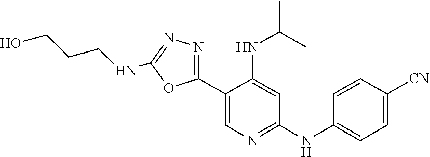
C1(C2=NN=C(NCCCO)O2)=CN=C(NC2=CC=C([CN])C=C2)C=C1NC(C)C
